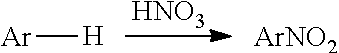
[HNO3].[Ar][H].[ArNO2]
